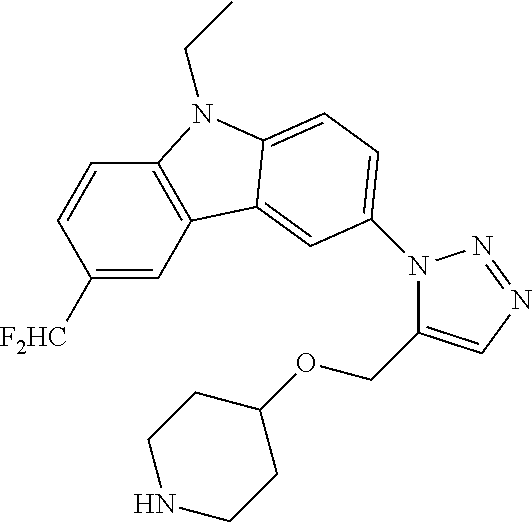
C1([F2HC])=CC2=C(C=C1)N(CC)C1=CC=C(N3C(COC4CCNCC4)=CN=N3)C=C21
